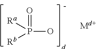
P(O)(=O)([Ra])[Rb]
